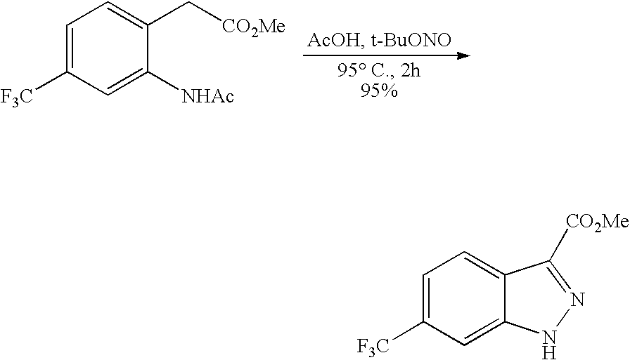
C1=C([F3C])C=C([NHAc])C(C[CO2Me])=C1.C1=C([F3C])C=C2C(=C1)C([CO2Me])=NN2
